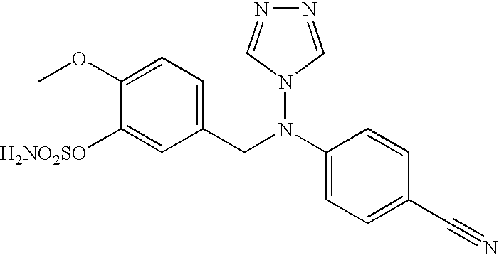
C1(OC)=CC=C(CN(C2=CC=C(C#N)C=C2)N2C=NN=C2)C=C1[H2NO2SO]
